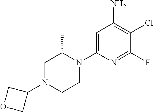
C1N(C2COC2)CCN(C2=CC(N)=C(Cl)C(F)=N2)C1C
